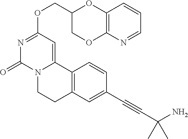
C(OC1=NC(=O)N2C(=C1)C1=C(CC2)C=C(C#CC(N)(C)C)C=C1)C1COC2=C(O1)C=CC=N2
